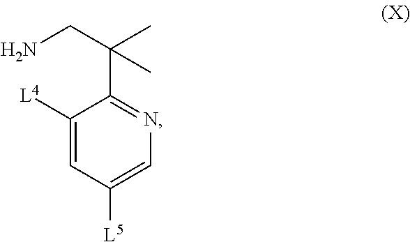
C1([L4])=CC([L5])=CN=C1C(CN)(C)C
